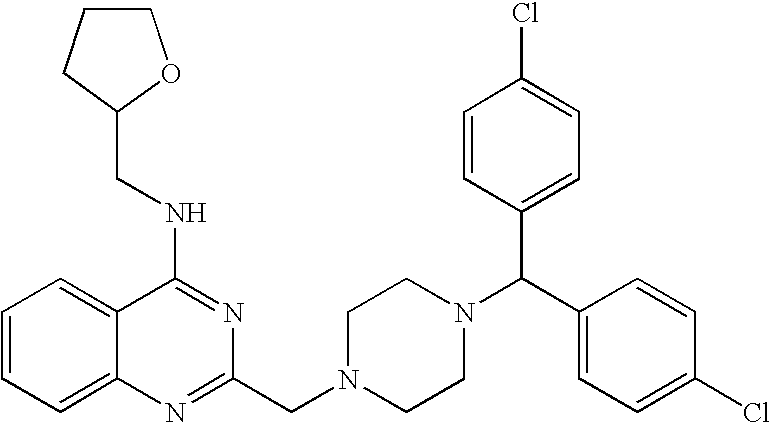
C1=CC=C2C(=C1)C(NCC1CCCO1)=NC(CN1CCN(C(C3=CC=C(Cl)C=C3)C3=CC=C(Cl)C=C3)CC1)=N2
